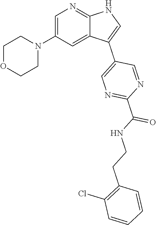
C1=C(N2CCOCC2)C=C2C(=N1)NC=C2C1=CN=C(C(NCCC2=C(Cl)C=CC=C2)=O)N=C1
